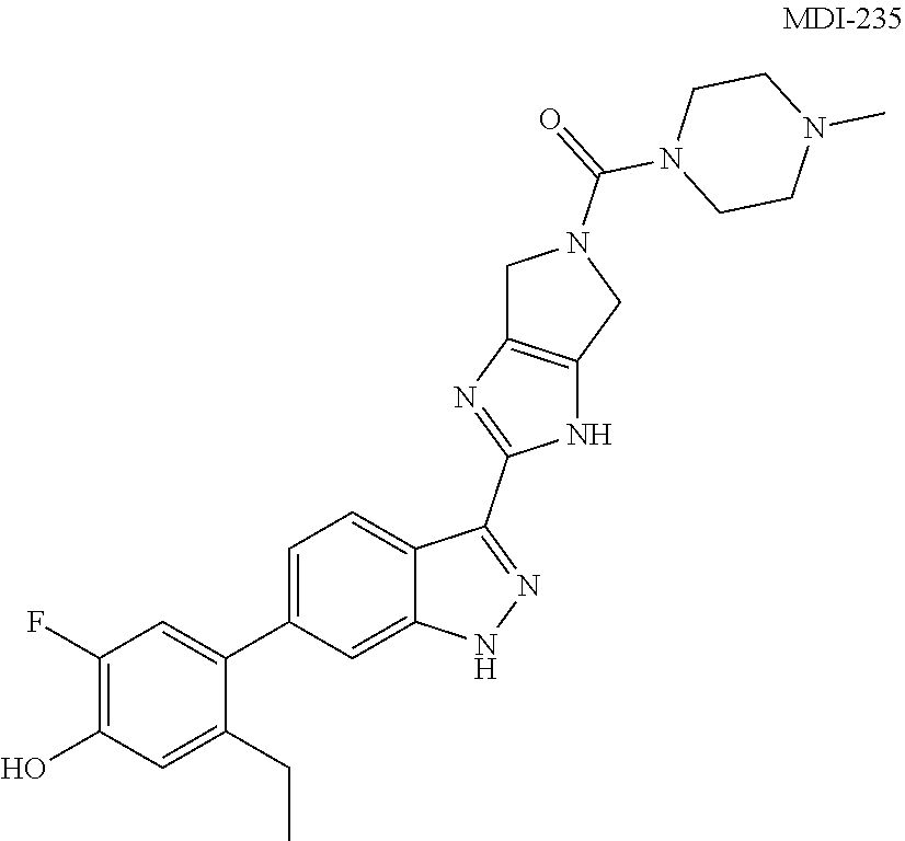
C1(F)=C(O)C=C(CC)C(C2=CC=C3C(=C2)NN=C3C2=NC3=C(N2)CN(C(=O)N2CCN(C)CC2)C3)=C1
